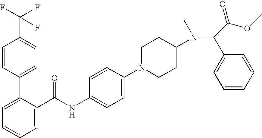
C1=C(C(NC2=CC=C(N3CCC(N(C(C4=CC=CC=C4)C(OC)=O)C)CC3)C=C2)=O)C(C2=CC=C(C(F)(F)F)C=C2)=CC=C1
